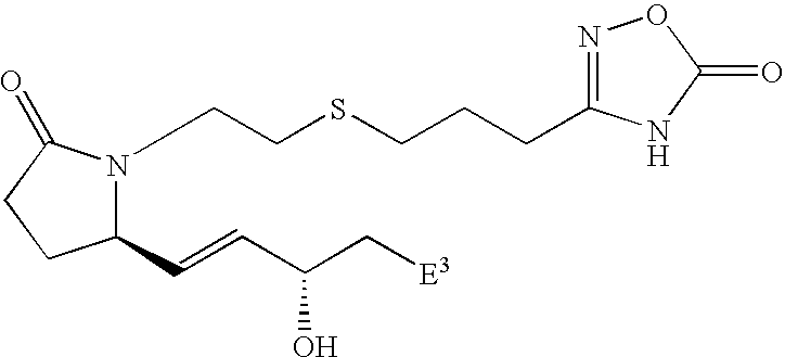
C(SCCN1C(C=CC(C[E3])O)CCC1=O)CCC1=NOC(=O)N1
